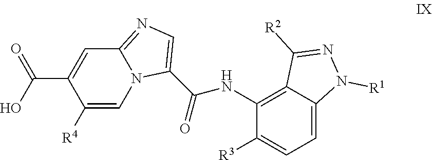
C12=NC=C(C(NC3=C4C(=CC=C3[R3])N([R1])N=C4[R2])=O)N1C=C([R4])C(C(O)=O)=C2
